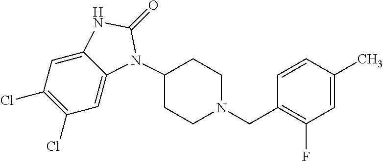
C1(Cl)=C(Cl)C=C2C(=C1)NC(=O)N2C1CCN(CC2=C(F)C=C(C)C=C2)CC1
